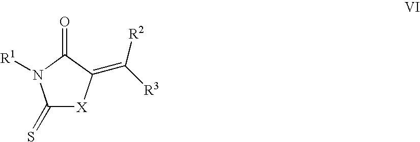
C1(=S)[X]C(=C([R3])[R2])C(=O)N1[R1]
